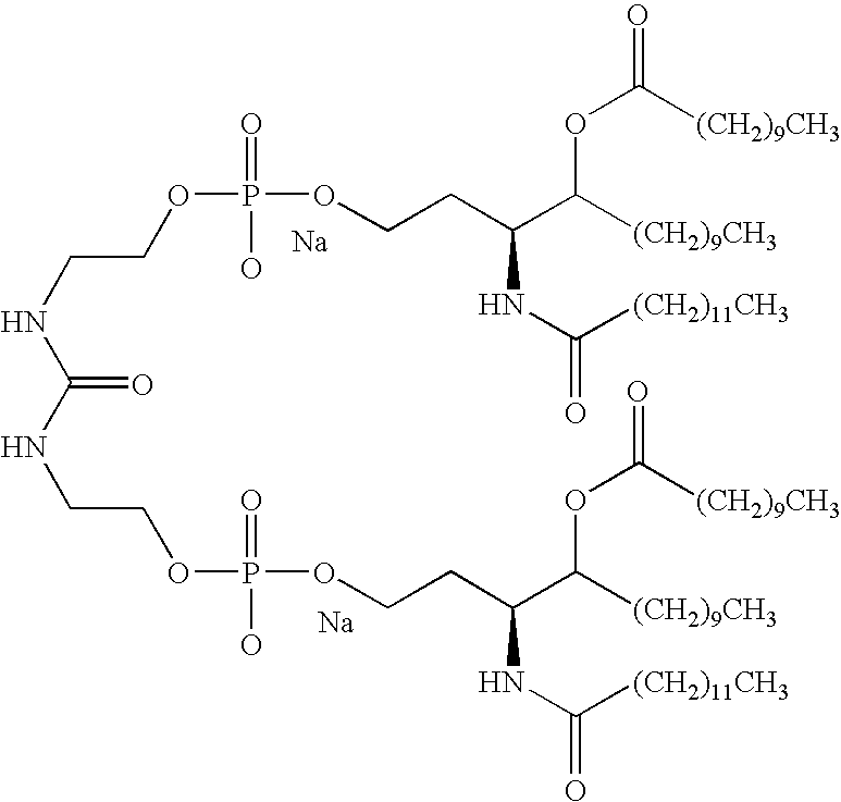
[Na].[Na].N(CCOP(OCCC(C([(CH2)9CH3])OC(=O)[(CH2)9CH3])NC([(CH2)11CH3])=O)(=O)O)C(=O)NCCOP(O)(=O)OCCC(C([(CH2)9CH3])OC(=O)[(CH2)9CH3])NC(=O)[(CH2)11CH3]
